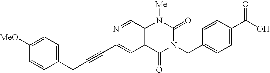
C(C1=CC2=C(C=N1)N([Me])C(=O)N(CC1=CC=C(C(O)=O)C=C1)C2=O)#CCC1=CC=C([MeO])C=C1
